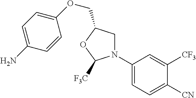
C1N(C2=CC=C([CN])C([CF3])=C2)C([F3C])OC1COC1=CC=C(N)C=C1
